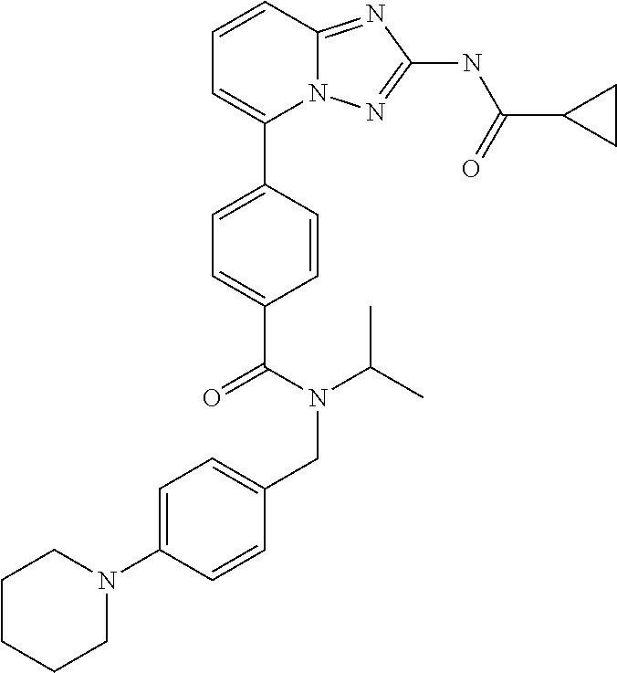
C1=CC2=NC(NC(C3CC3)=O)=NN2C(C2=CC=C(C(N(CC3=CC=C(N4CCCCC4)C=C3)C(C)C)=O)C=C2)=C1
